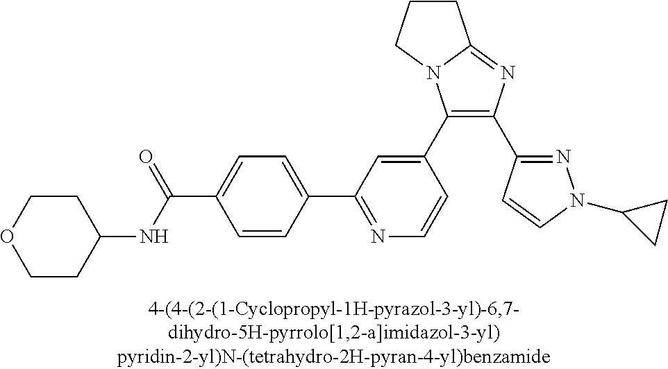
C1(C2=CC(C3=CC=C(C(NC4CCOCC4)=O)C=C3)=NC=C2)=C(C2=NN(C3CC3)C=C2)N=C2N1CCC2
